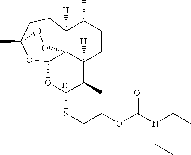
O1C(SCCOC(N(CC)CC)=O)C(C)C2([H])C34C([H])(C(C)CC2)CCC(C)(OC13)OO4
